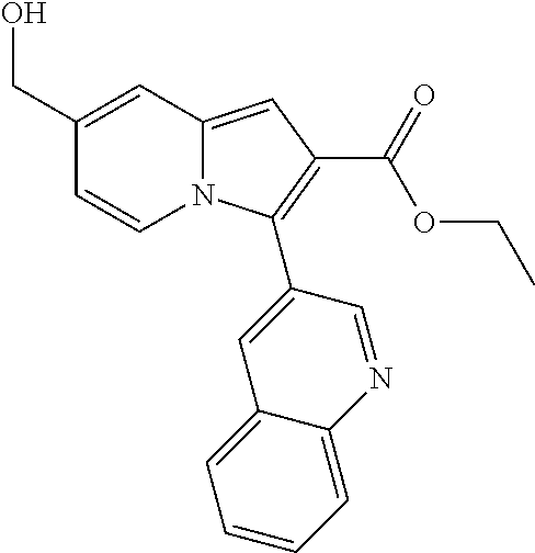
C1(CO)=CC2=CC(C(OCC)=O)=C(C3=CC4=CC=CC=C4N=C3)N2C=C1
